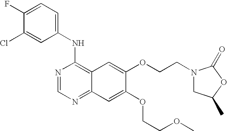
C1(F)=CC=C(NC2=C3C(=NC=N2)C=C(OCCOC)C(OCCN2CC(C)OC2=O)=C3)C=C1Cl
